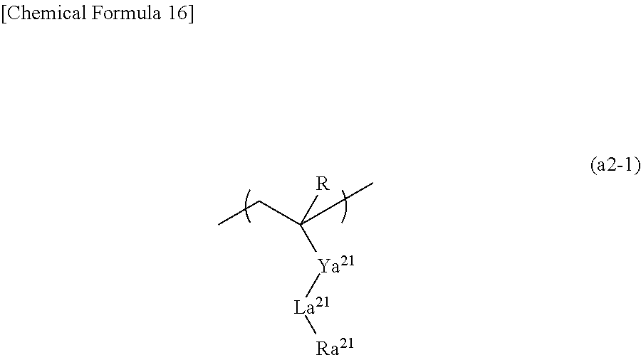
[R]C([Ya21][La21][Ra21])(CC)C
